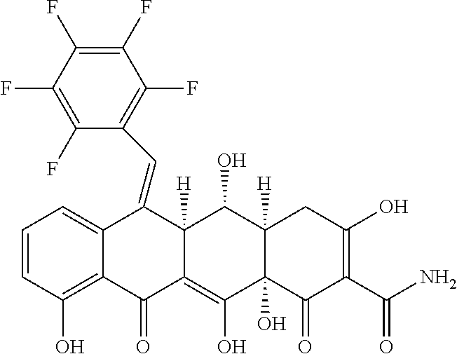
C1=CC(O)=C2C(=C1)C(=CC1=C(F)C(F)=C(F)C(F)=C1F)C1([H])C(=C(O)C3(O)C([H])(C1O)CC(O)=C(C(N)=O)C3=O)C2=O
